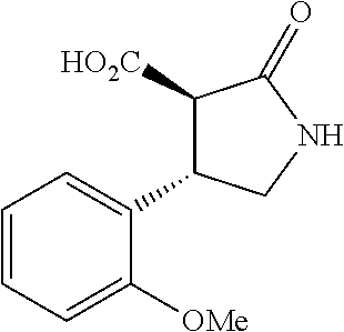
C1=CC=C([OMe])C(C2C([HO2C])C(=O)NC2)=C1
